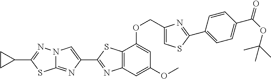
C12=NC(C3=NC4=C(S3)C(OCC3=CSC(C5=CC=C(C(OC(C)(C)C)=O)C=C5)=N3)=CC(OC)=C4)=CN1N=C(C1CC1)S2
